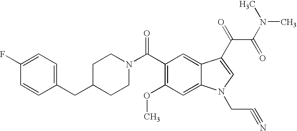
C1(F)=CC=C(CC2CCN(C(C3=C(OC)C=C4C(=C3)C(C(C(=O)N(C)C)=O)=CN4CC#N)=O)CC2)C=C1
